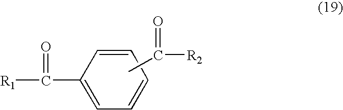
C1=CC=CC(C([R1])=O)=C1.CC([R2])=O
